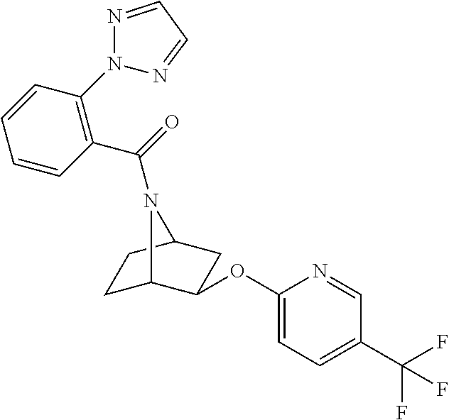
C1=CC(C(=O)N2C3CCC2CC3OC2=CC=C(C(F)(F)F)C=N2)=C(N2N=CC=N2)C=C1
